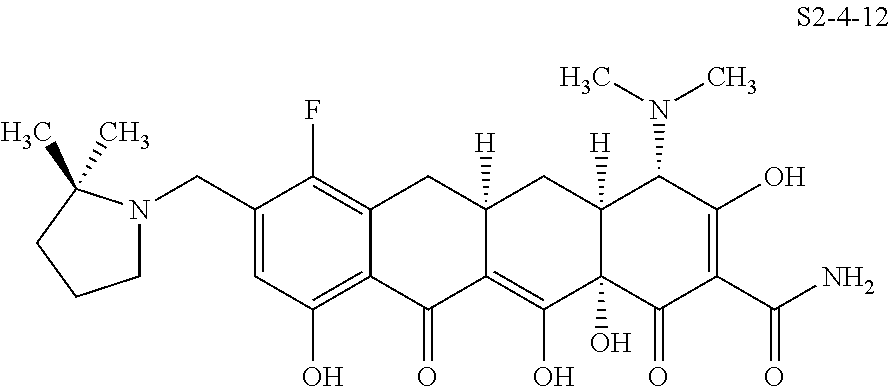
C12=C(O)C=C(CN3CCCC3(C)C)C(F)=C1CC1([H])C(=C(O)C3(O)C([H])(C1)C(N(C)C)C(O)=C(C(N)=O)C3=O)C2=O
